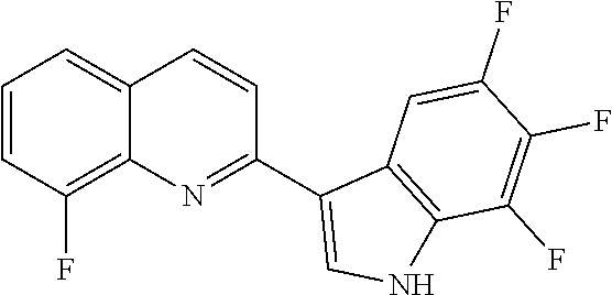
C1=CC(F)=C2C(=C1)C=CC(C1=CNC3=C1C=C(F)C(F)=C3F)=N2
